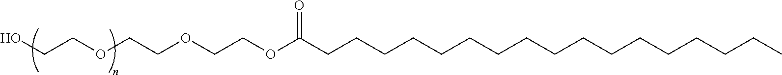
OCCOCCOCCOC(CCCCCCCCCCCCCCCCC)=O
